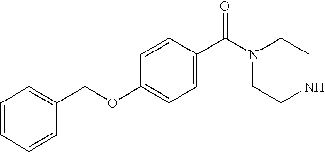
C1=C(C(N2CCNCC2)=O)C=CC(OCC2=CC=CC=C2)=C1
